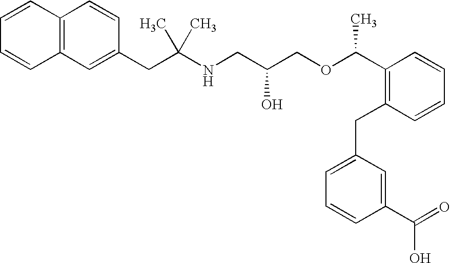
C12=C(C=C(CC(NCC(COC(C3=C(CC4=CC=CC(C(=O)O)=C4)C=CC=C3)C)O)(C)C)C=C1)C=CC=C2
